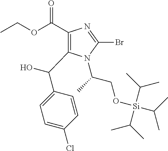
C1(C(OCC)=O)=C(C(O)C2=CC=C(Cl)C=C2)N(C(C)CO[Si](C(C)C)(C(C)C)C(C)C)C(Br)=N1
